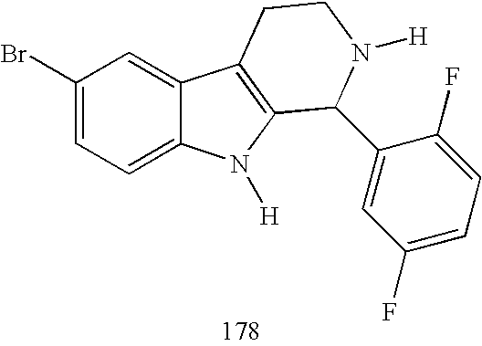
C1(Br)=CC=C2C(=C1)C1=C(N2[H])C(C2=CC(F)=CC=C2F)N([H])CC1
